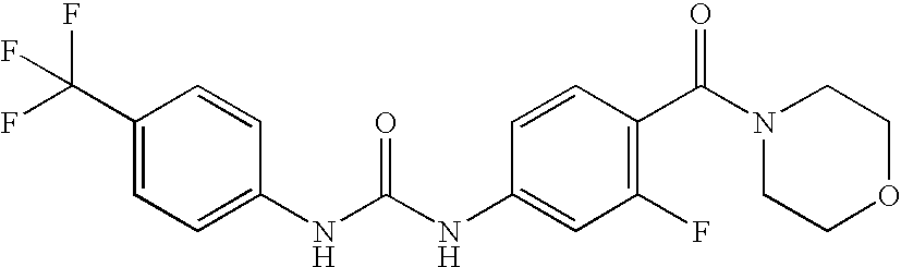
C1(C(F)(F)F)=CC=C(NC(NC2=CC(F)=C(C(N3CCOCC3)=O)C=C2)=O)C=C1
